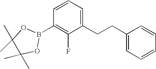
C1=CC(B2OC(C)(C)C(C)(C)O2)=C(F)C(CCC2=CC=CC=C2)=C1
